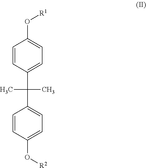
C1=CC(C(C)(C)C2=CC=C(O[R2])C=C2)=CC=C1O[R1]
